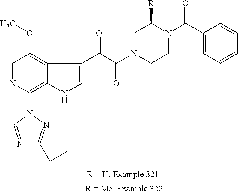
C1=NC(N2C=NC(CC)=N2)=C2C(=C1OC)C(C(=O)C(=O)N1CCN(C(C3=CC=CC=C3)=O)C([R])C1)=CN2
